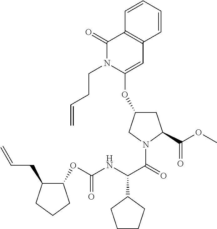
C1(=O)N(CCC=C)C(OC2CC(C(=O)OC)N(C(=O)C(NC(OC3C(CC=C)CCC3)=O)C3CCCC3)C2)=CC2=C1C=CC=C2
